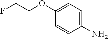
C1(OCCF)=CC=C(N)C=C1
